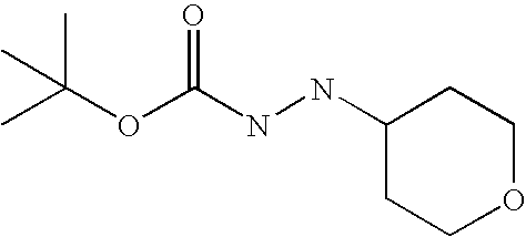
C1(NNC(OC(C)(C)C)=O)CCOCC1
